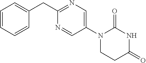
C1(CC2=NC=C(N3CCC(=O)NC3=O)C=N2)=CC=CC=C1
